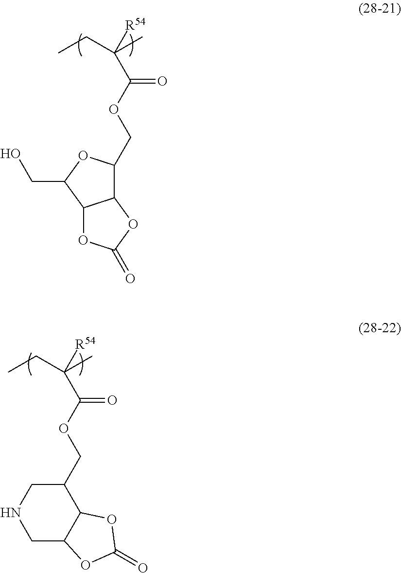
CCC(C)([R54])C(OCC1C2C(C(CO)O1)OC(=O)O2)=O.CCC(C)([R54])C(OCC1CNCC2C1OC(=O)O2)=O
